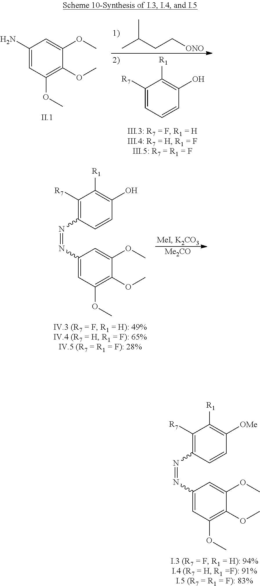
C1(N)=CC(OC)=C(OC)C(OC)=C1.CC(CC[ONO])C.C1([R7])=CC=CC(O)=C1[R1].[Me2CO].C1([R7])=C(N=NC2=CC(OC)=C(OC)C(OC)=C2)C=CC(O)=C1[R1].C1([R7])=C(N=NC2=CC(OC)=C(OC)C(OC)=C2)C=CC([OMe])=C1[R1]
